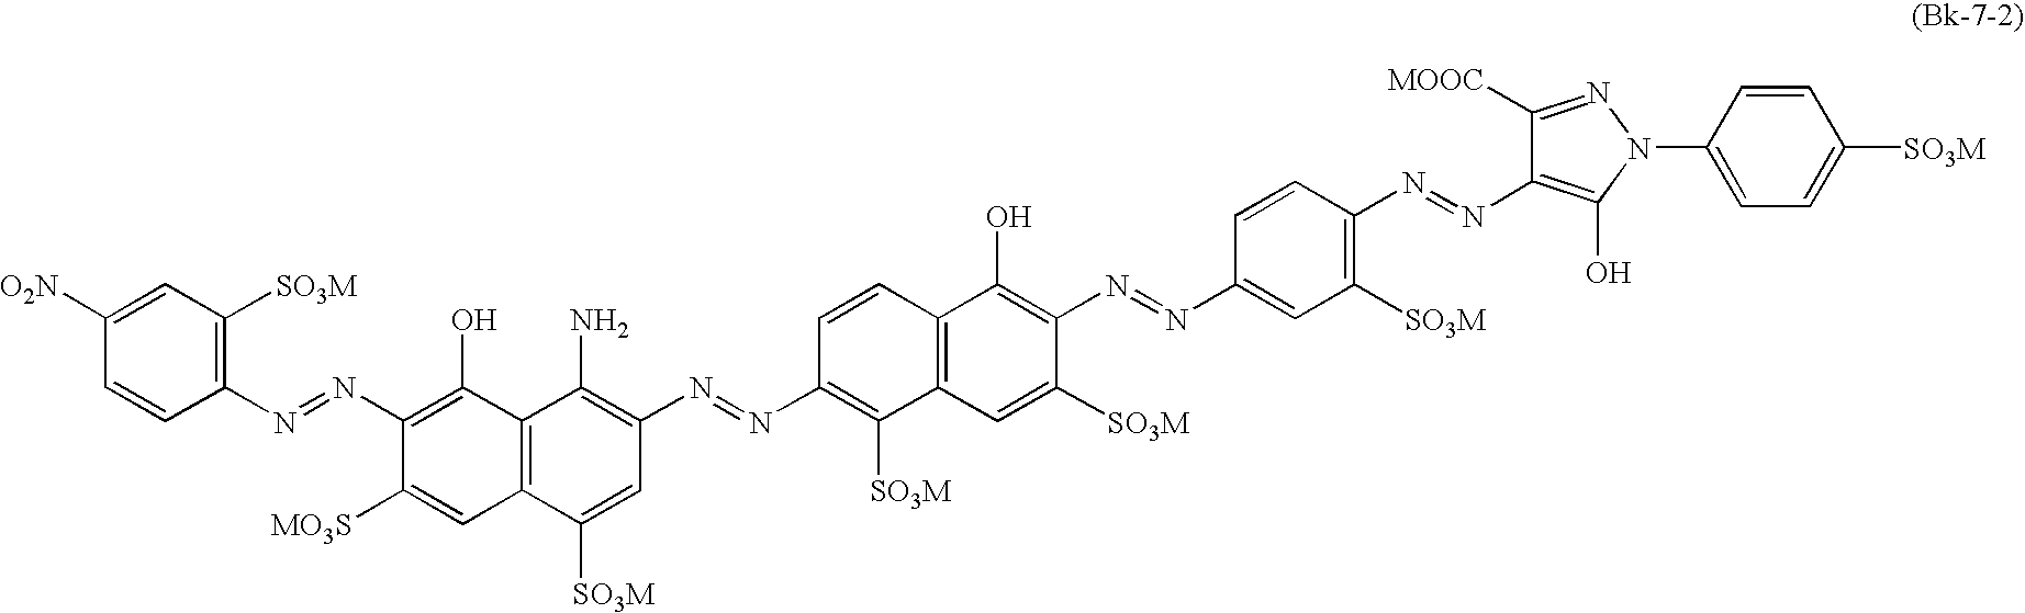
C1([O2N])=CC([SO3M])=C(N=NC2=C(O)C3=C(C=C2[MO3S])C([SO3M])=CC(N=NC2=C([SO3M])C4=C(C=C2)C(O)=C(N=NC2=CC([SO3M])=C(N=NC5=C(O)N(C6=CC=C([SO3M])C=C6)N=C5[MOOC])C=C2)C([SO3M])=C4)=C3N)C=C1
